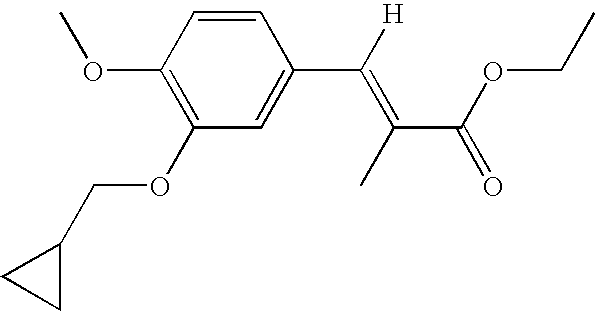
C1=CC(OC)=C(OCC2CC2)C=C1C([H])=C(C)C(OCC)=O
